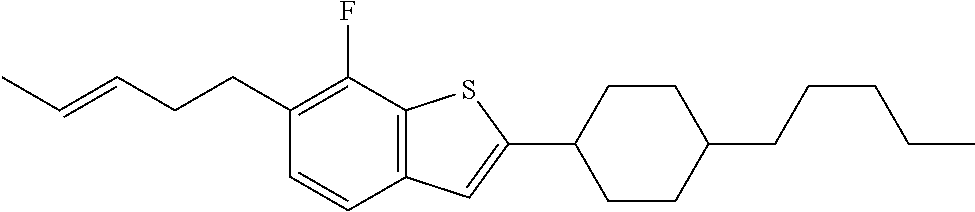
C1(CCC=CC)=C(F)C2=C(C=C1)C=C(C1CCC(CCCCC)CC1)S2
